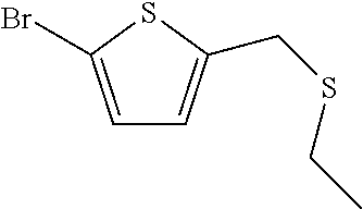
C1=C(Br)SC(CSCC)=C1
